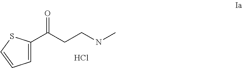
C1=C(C(CCNC)=O)SC=C1.Cl
